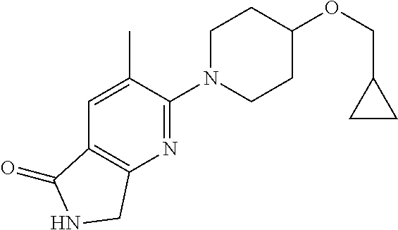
C1N(C2=NC3=C(C=C2C)C(=O)NC3)CCC(OCC2CC2)C1
